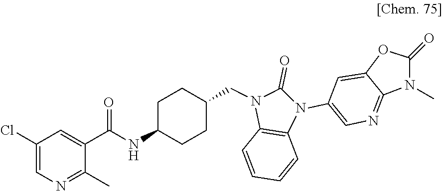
C1(C)=NC=C(Cl)C=C1C(=O)NC1CCC(CN2C(=O)N(C3=CN=C4C(=C3)OC(=O)N4C)C3=C2C=CC=C3)CC1
